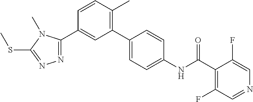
N1=C(C2=CC(C3=CC=C(NC(C4=C(F)C=NC=C4F)=O)C=C3)=C(C)C=C2)N(C)C(SC)=N1
